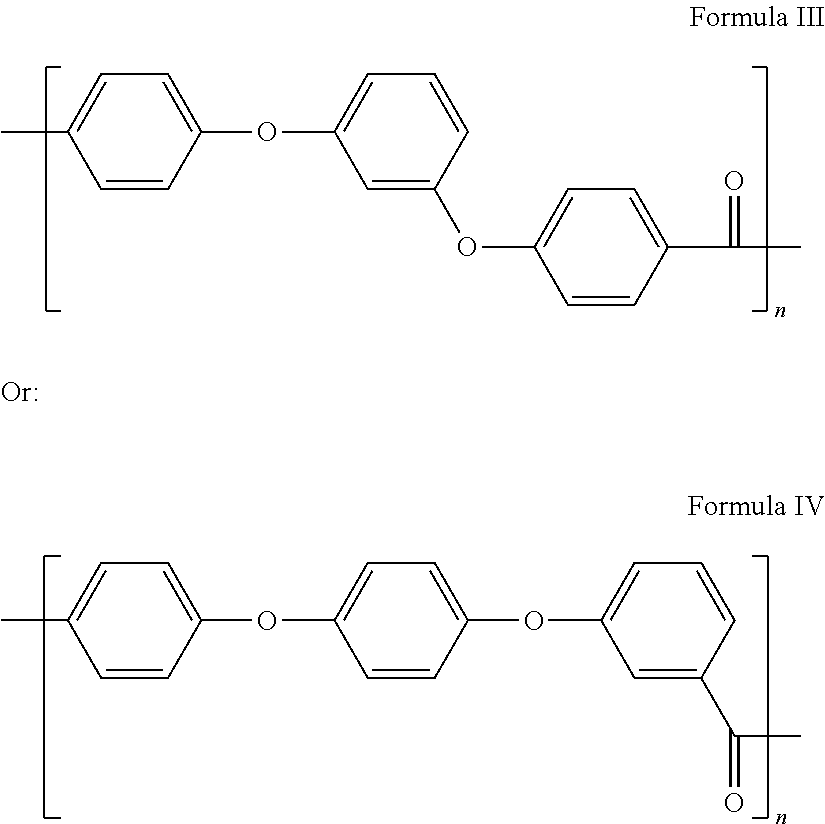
CC1=CC=C(OC2=CC=CC(OC3=CC=C(C(C)=O)C=C3)=C2)C=C1.CC1=CC=C(OC2=CC=C(OC3=CC=CC(C(C)=O)=C3)C=C2)C=C1
